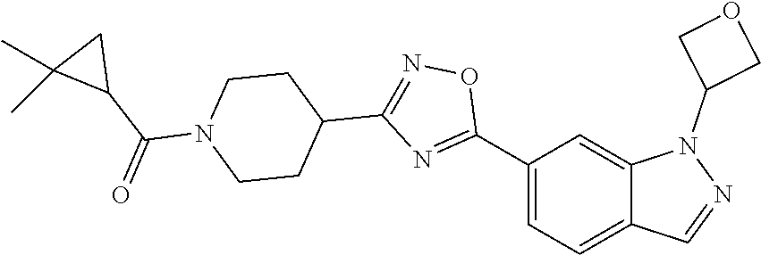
C1(C2=NC(C3CCN(C(C4CC4(C)C)=O)CC3)=NO2)=CC=C2C(=C1)N(C1COC1)N=C2
